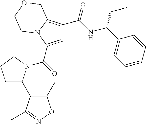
C1=C(C(=O)N2C(C3=C(C)ON=C3C)CCC2)N2C(=C1C(NC(C1=CC=CC=C1)CC)=O)COCC2
